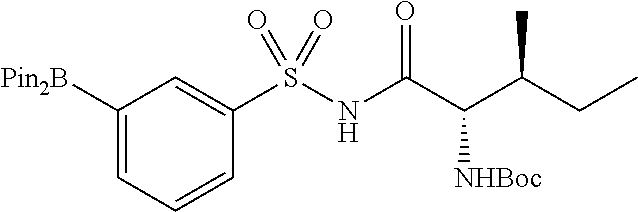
C1([Pin2B])=CC=CC(S(NC(C(C(CC)C)[NHBoc])=O)(=O)=O)=C1
